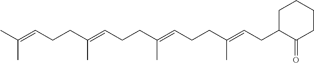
C(C=C(CCC=C(CCC=C(CCC=C(C)C)C)C)C)C1C(=O)CCCC1
